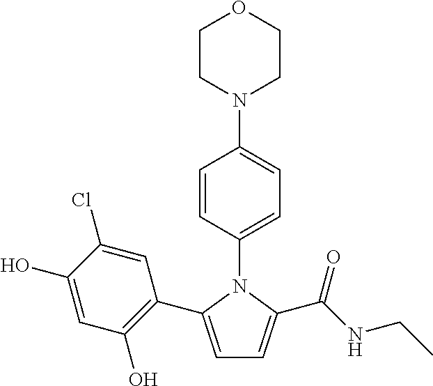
C1=C(C2=C(O)C=C(O)C(Cl)=C2)N(C2=CC=C(N3CCOCC3)C=C2)C(C(NCC)=O)=C1
